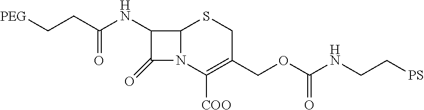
C12N(C([COO])=C(COC(NCC[PS])=O)CS1)C(=O)C2NC(CC[PEG])=O
